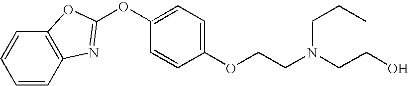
C1=CC=CC2=C1OC(OC1=CC=C(OCCN(CCO)CCC)C=C1)=N2
